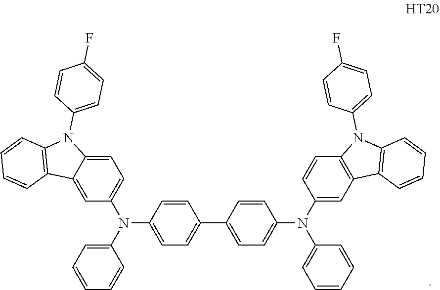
C1(N(C2=CC=CC=C2)C2=CC=C3C(=C2)C2=C(N3C3=CC=C(F)C=C3)C=CC=C2)=CC=C(C2=CC=C(N(C3=CC=CC=C3)C3=CC4=C(C=C3)N(C3=CC=C(F)C=C3)C3=C4C=CC=C3)C=C2)C=C1
